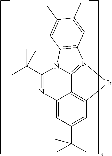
C12=CC(C(C)(C)C)=CC3=C1C1=N(C4=C(N1C(C(C)(C)C)=N2)C=C(C)C(C)=C4)[Ir]3
